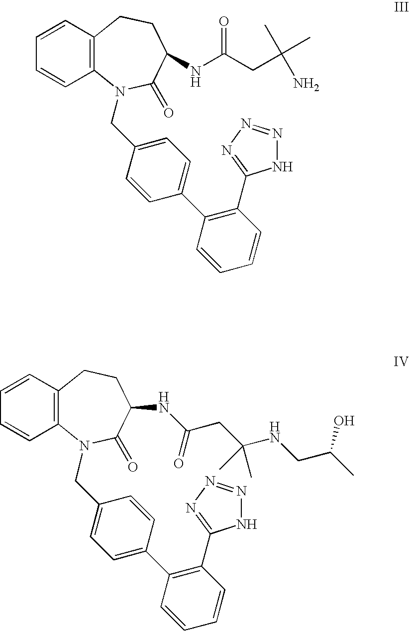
C1=CC=CC2=C1CCC(NC(CC(NCC(C)O)(C)C)=O)C(=O)N2CC1=CC=C(C2=C(C3=NN=NN3)C=CC=C2)C=C1.C1=CC=CC2=C1CCC(NC(CC(N)(C)C)=O)C(=O)N2CC1=CC=C(C2=C(C3=NN=NN3)C=CC=C2)C=C1
